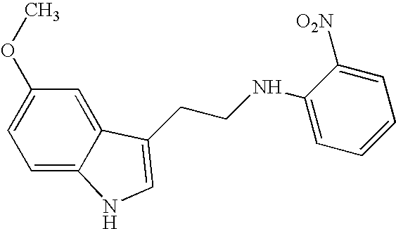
C1=C2C(=CC(OC)=C1)C(CCNC1=CC=CC=C1[O2N])=CN2
